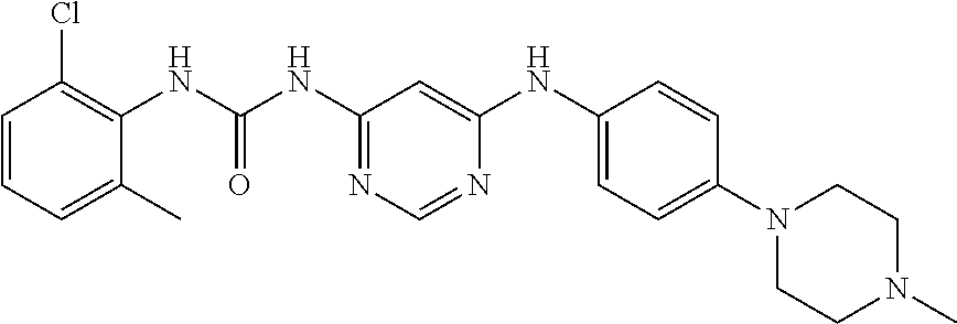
C1=CC=C(C)C(NC(=O)NC2=NC=NC(NC3=CC=C(N4CCN(C)CC4)C=C3)=C2)=C1Cl
